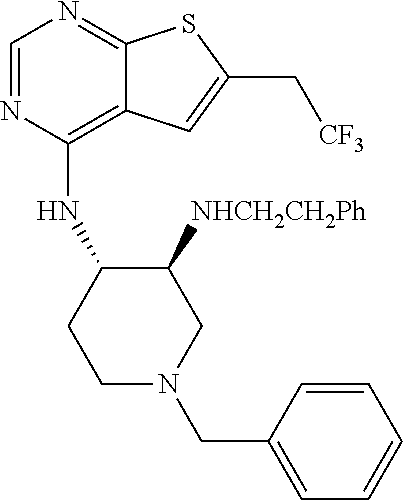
C1=NC(NC2CCN(CC3=CC=CC=C3)CC2[NHCH2CH2Ph])=C2C(=N1)SC(C[CF3])=C2
